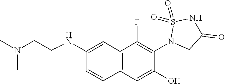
C12=C(C=C(O)C(N3CC(=O)NS3(=O)=O)=C1F)C=CC(NCCN(C)C)=C2
